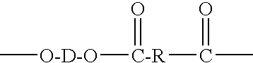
O=[C-R]([O-D-O]C)C(C)=O
